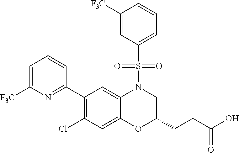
C1(C2=NC([F3C])=CC=C2)=C(Cl)C=C2C(=C1)N(S(C1=CC=CC([F3C])=C1)(=O)=O)CC(CCC(O)=O)O2
